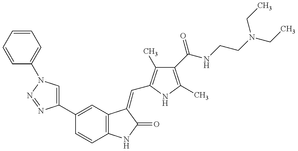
C1=CC=CC=C1N1C=C(C2=CC3=C(C=C2)NC(=O)C3=CC2=C(C)C(C(NCCN(CC)CC)=O)=C(C)N2)N=N1
